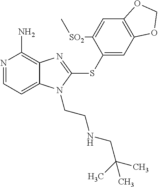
N1=CC=C2C(=C1N)N=C(SC1=CC3=C(C=C1[SO2]C)OCO3)N2CCNCC(C)(C)C
